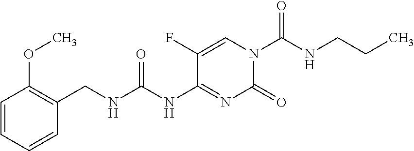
C1=C(F)C(NC(NCC2=C(OC)C=CC=C2)=O)=NC(=O)N1C(NCCC)=O
